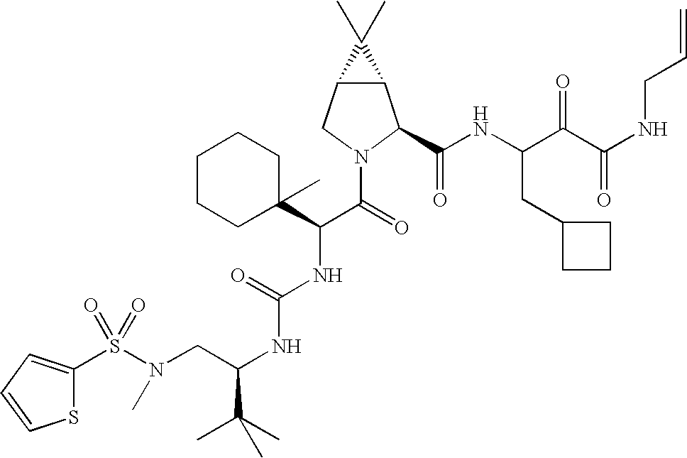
S(N(CC(NC(NC(C(=O)N1C(C(NC(C(C(NCC=C)=O)=O)CC2CCC2)=O)C2C(C1)C2(C)C)C1(C)CCCCC1)=O)C(C)(C)C)C)(=O)(=O)C1=CC=CS1
